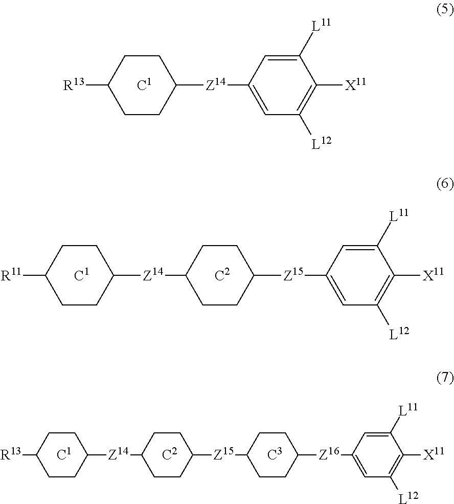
C1CC([Z14]C2=CC([L12])=C([X11])C([L11])=C2)CCC1[R13].[C1].C1CC([Z14]C2CCC([Z15]C3=CC([L12])=C([X11])C([L11])=C3)CC2)CCC1[R11].[C1].[C2].[C1].[C2].[C3].C1CC([Z14]C2CCC([Z15]C3CCC([Z16]C4=CC([L12])=C([X11])C([L11])=C4)CC3)CC2)CCC1[R13]
